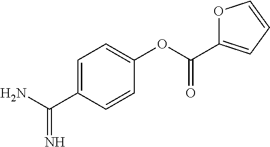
C1=C(C(N)=N)C=CC(OC(C2=CC=CO2)=O)=C1
